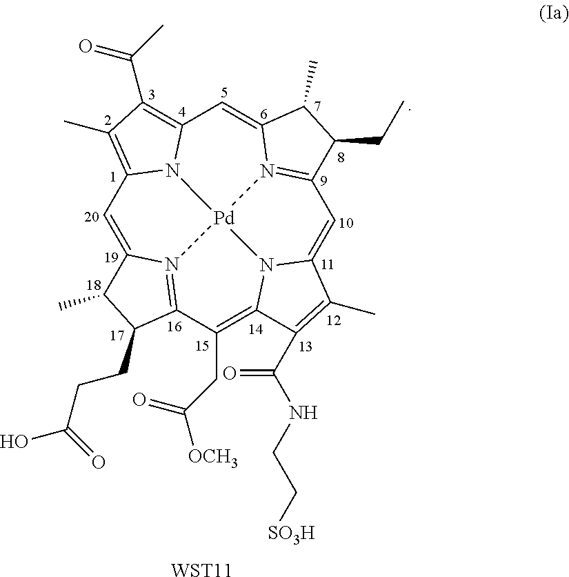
C1=C2N3=C(C(CC([OCH3])=O)=C4N5C(=CC6=N7C(=CC8=C(C(C)=O)C(C)=C1N8[Pd]753)C(C)C6CC)C(C)=C4C(NCC[SO3H])=O)C(CCC(O)=O)C2C.[WST11]
